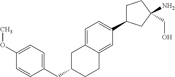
C(C1CCC2=CC(C3CCC(N)(CO)C3)=CC=C2C1)C1=CC=C(OC)C=C1
